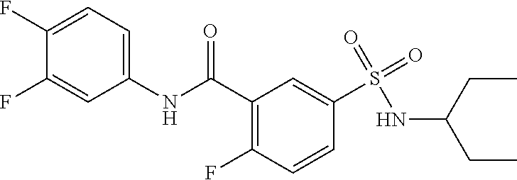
C1(F)=CC=C(NC(C2=C(F)C=CC(S(=O)(=O)NC(CC)CC)=C2)=O)C=C1F
